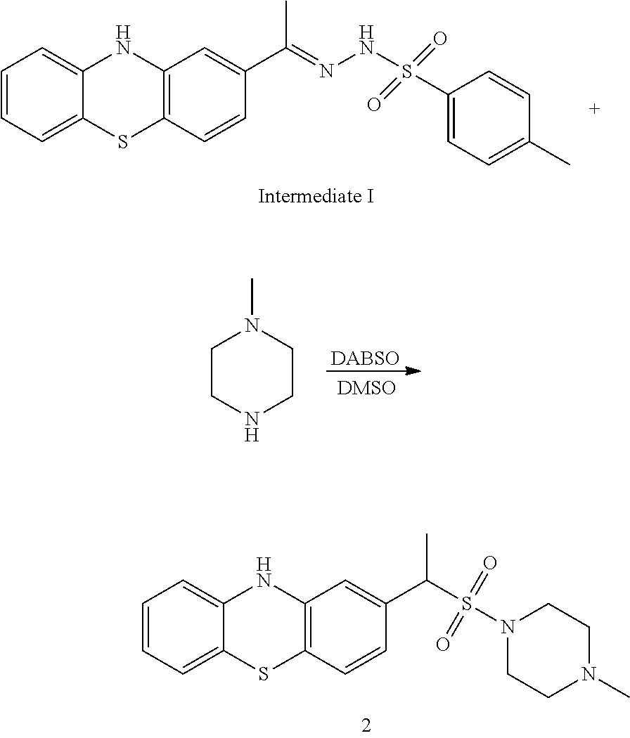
C1=CC=C2C(=C1)NC1=C(S2)C=CC(C(=NNS(C2=CC=C(C)C=C2)(=O)=O)C)=C1.[DABSO].C1CNCCN1C.C1=CC=C2C(=C1)NC1=C(S2)C=CC(C(S(N2CCN(C)CC2)(=O)=O)C)=C1
